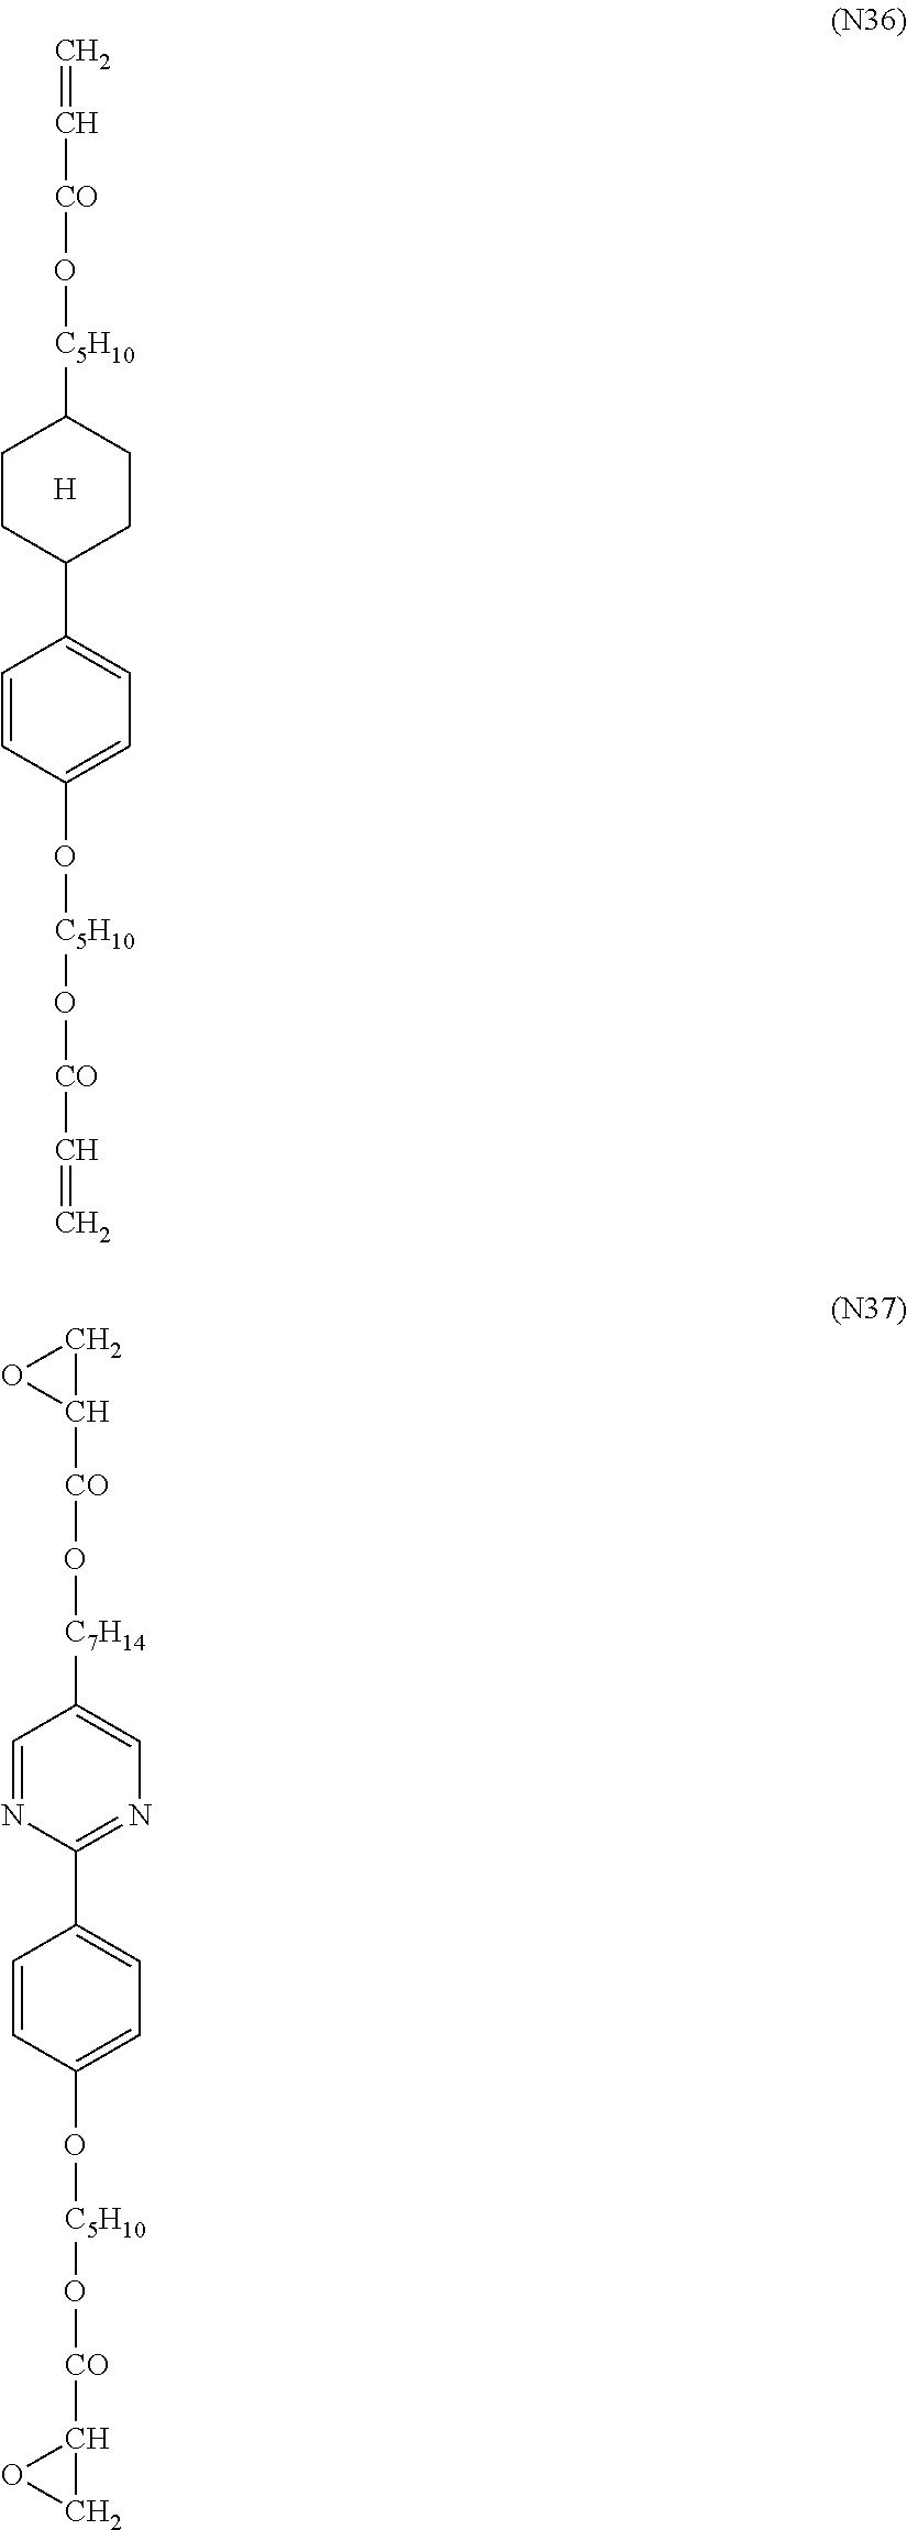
C=C[CO]O[C5H10]C1CCC(C2=CC=C(O[C5H10]O[CO]C=C)C=C2)CC1.[H].C1C([CO]O[C7H14]C2=CN=C(C3=CC=C(O[C5H10]O[CO]C4CO4)C=C3)N=C2)O1
